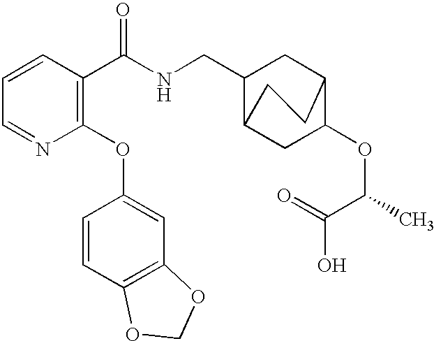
C1=CC(C(NCC2C3CC(OC(C(O)=O)C)C(C2)CC3)=O)=C(OC2=CC3=C(C=C2)OCO3)N=C1
